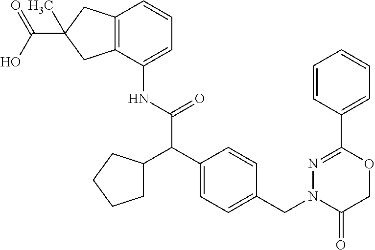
C12=C(C(NC(C(C3=CC=C(CN4C(=O)COC(C5=CC=CC=C5)=N4)C=C3)C3CCCC3)=O)=CC=C1)CC(C(O)=O)(C)C2
